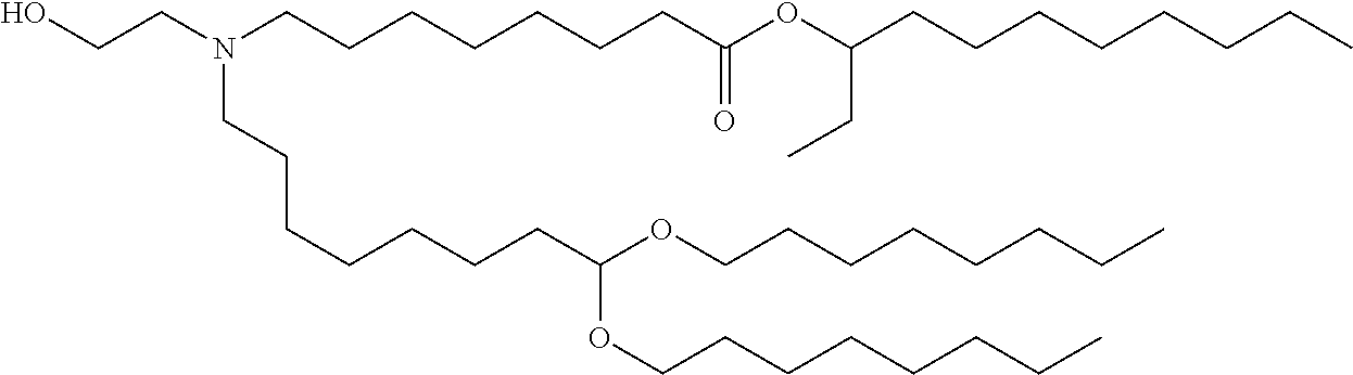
C(CCC)CCCCOC(CCCCCCCN(CCO)CCCCCCCC(=O)OC(CC)CCCCCCCC)OCCCCCCCC
